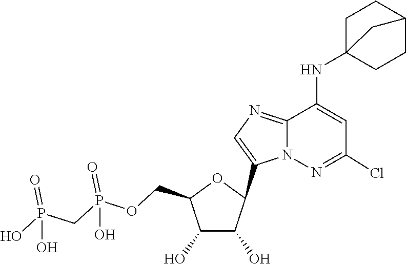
C1(C2C(O)C(O)C(COP(=O)(O)CP(=O)(O)O)O2)=CN=C2C(NC34CCC(CC3)C4)=CC(Cl)=NN12
